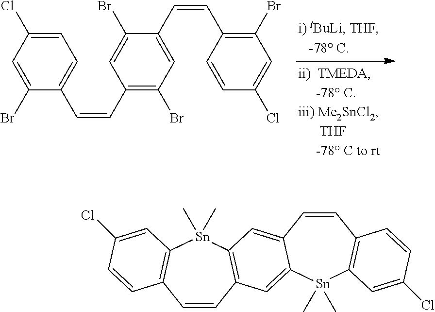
C1=C(Cl)C=C(Br)C(C=CC2=C(Br)C=C(C=CC3=C(Br)C=C(Cl)C=C3)C(Br)=C2)=C1.C1=CC2=C([Sn](C)(C)C3=C1C=CC(Cl)=C3)C=C1C(=C2)[Sn](C)(C)C2=C(C=C1)C=CC(Cl)=C2
